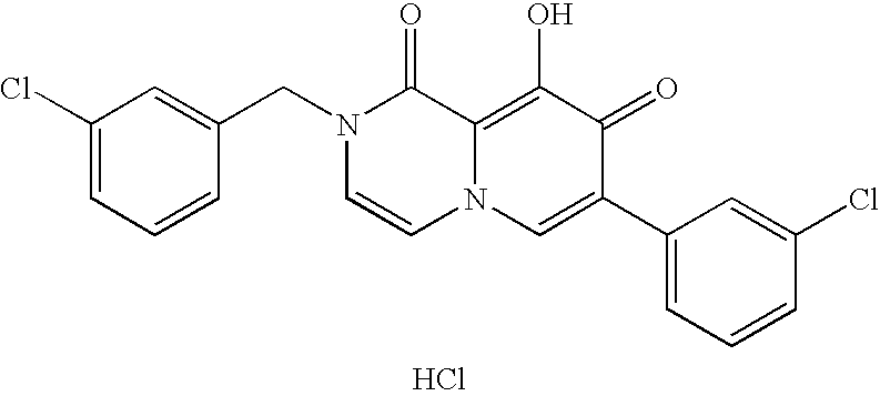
C1(Cl)=CC=CC(CN2C=CN3C(=C(O)C(=O)C(C4=CC=CC(Cl)=C4)=C3)C2=O)=C1.Cl
